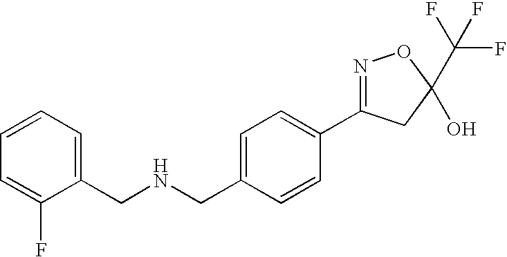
C1(CNCC2=CC=CC=C2F)=CC=C(C2=NOC(C(F)(F)F)(O)C2)C=C1
